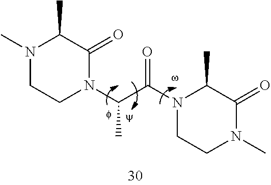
N1(C)CCN(C(C(N2CCN(C)C(=O)C2C)=O)C)C(=O)C1C
